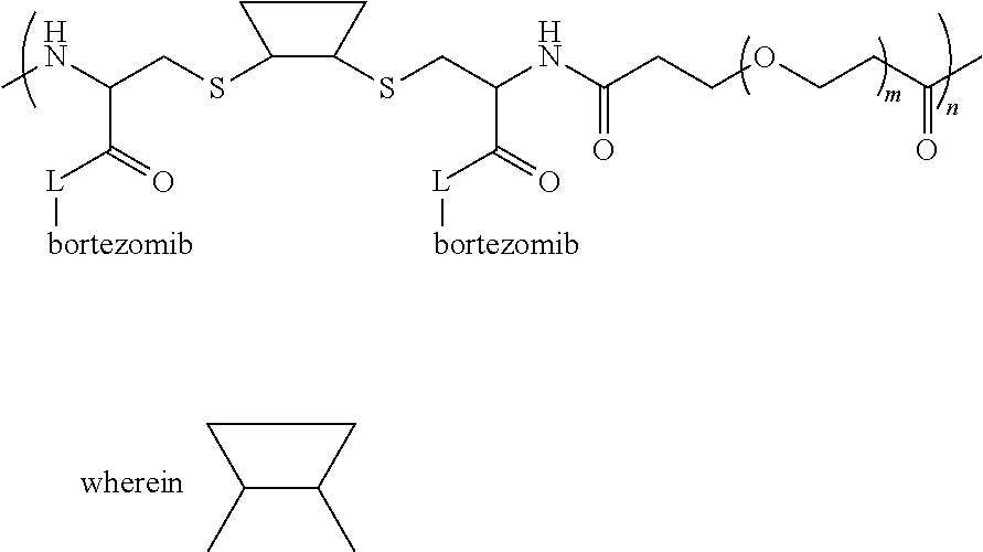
CNC(CSC1C(SCC(NC(CCOCCC(C)=O)=O)C(=O)[L][bortezomib])CC1)C(=O)[L][bortezomib].CC1C(C)CC1
